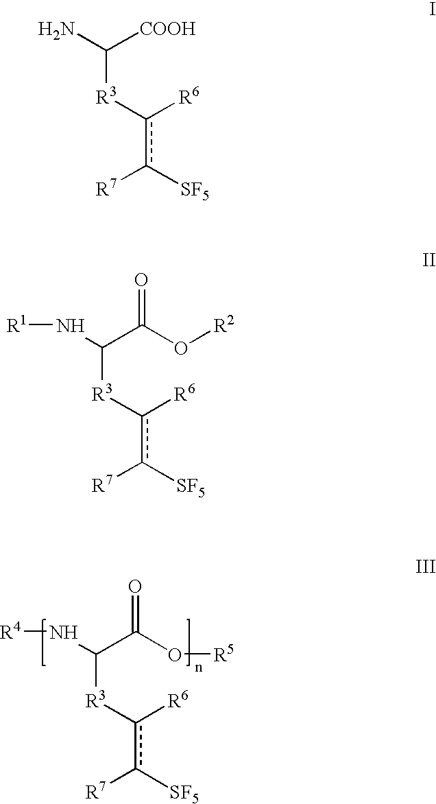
C([R3]c(c([SF5])[R7])[R6])(N[R4])C(=O)O[R5].C([R3]c(c([SF5])[R7])[R6])(N)[COOH].C([R3]c(c([SF5])[R7])[R6])(N[R1])C(=O)O[R2]
